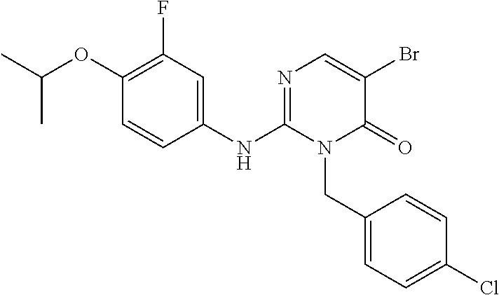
C1(OC(C)C)=C(F)C=C(NC2=NC=C(Br)C(=O)N2CC2=CC=C(Cl)C=C2)C=C1
